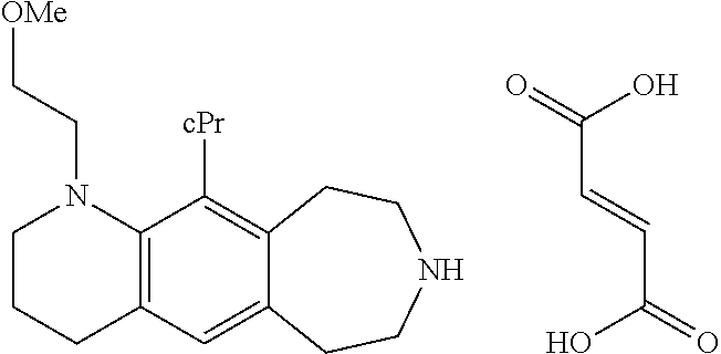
C(=O)(O)C=CC(O)=O.C1CCC2=C(N1CC[OMe])C([cPr])=C1C(=C2)CCNCC1
